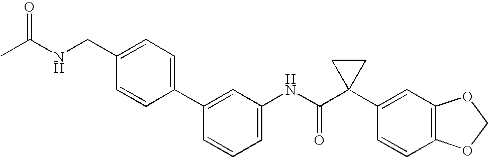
C1(C2=CC=C(CNC(C)=O)C=C2)=CC(NC(C2(C3=CC4=C(C=C3)OCO4)CC2)=O)=CC=C1
